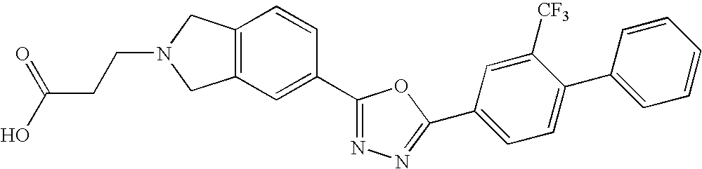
C12=C(C=C(C3=NN=C(C4=CC=C(C5=CC=CC=C5)C([CF3])=C4)O3)C=C1)CN(CCC(O)=O)C2
